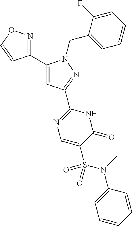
C1(C2=CC(C3=NC=C(S(N(C4=CC=CC=C4)C)(=O)=O)C(=O)N3)=NN2CC2=CC=CC=C2F)=NOC=C1
